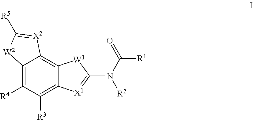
C12=C([R4])C([R3])=C3C(=C1[X2]=C([R5])[W2]2)[W1]C(N(C([R1])=O)[R2])=[X1]3
